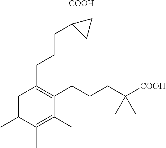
C1=C(C)C(C)=C(C)C(CCCC([COOH])(C)C)=C1CCCC1([COOH])CC1
